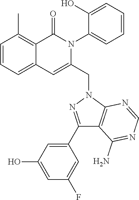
C1=CC=C2C(=C1C)C(=O)N(C1=CC=CC=C1O)C(CN1C3=C(C(N)=NC=N3)C(C3=CC(O)=CC(F)=C3)=N1)=C2
